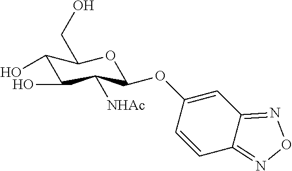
C1(O)C(O)C([NHAc])C(OC2=CC3=NON=C3C=C2)OC1CO
